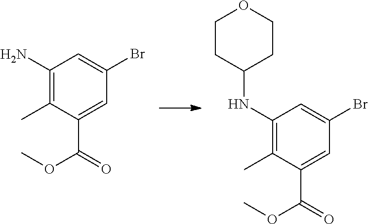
C1(N)=C(C)C(C(=O)OC)=CC(Br)=C1.C1(NC2CCOCC2)=C(C)C(C(=O)OC)=CC(Br)=C1
